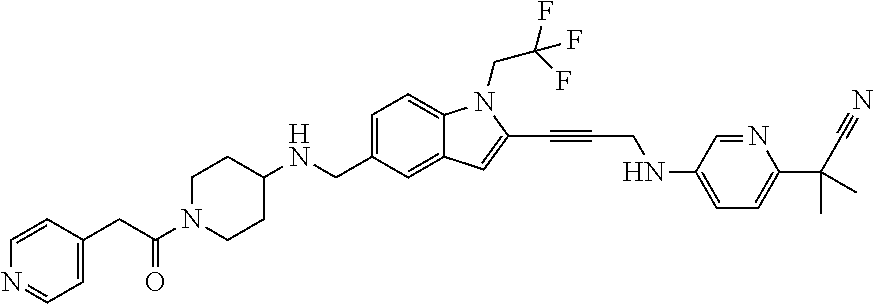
C1=C(CNC2CCN(C(CC3=CC=NC=C3)=O)CC2)C=C2C(=C1)N(CC(F)(F)F)C(C#CCNC1=CC=C(C(C#N)(C)C)N=C1)=C2
